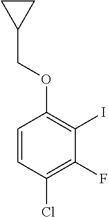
C1=CC(Cl)=C(F)C(I)=C1OCC1CC1
